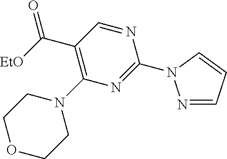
C(C1=C(N2CCOCC2)N=C(N2N=CC=C2)N=C1)([EtO])=O
